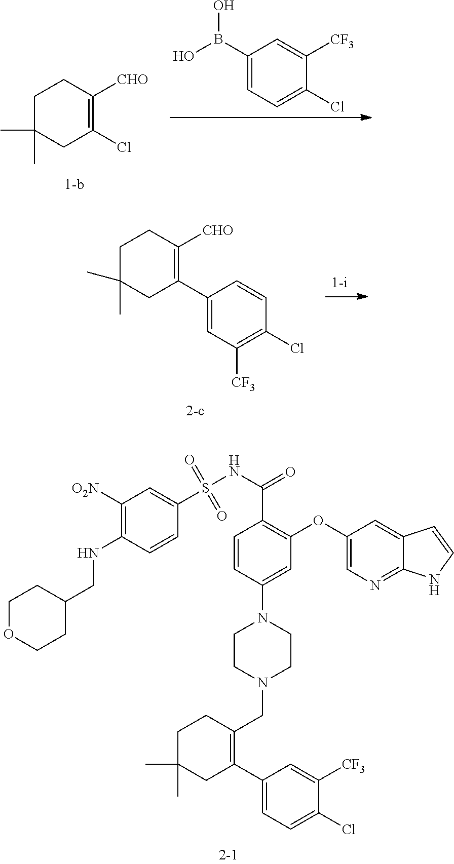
C1(B(O)O)=CC=C(Cl)C([CF3])=C1.C1C(C)(C)CC(Cl)=C([CHO])C1.C1C(C)(C)CC(C2=CC([CF3])=C(Cl)C=C2)=C([CHO])C1.C1=CC(N2CCN(CC3=C(C4=CC=C(Cl)C([CF3])=C4)CC(C)(C)CC3)CC2)=CC(OC2=CN=C3C(=C2)C=CN3)=C1C(NS(C1=CC([O2N])=C(NCC2CCOCC2)C=C1)(=O)=O)=O
